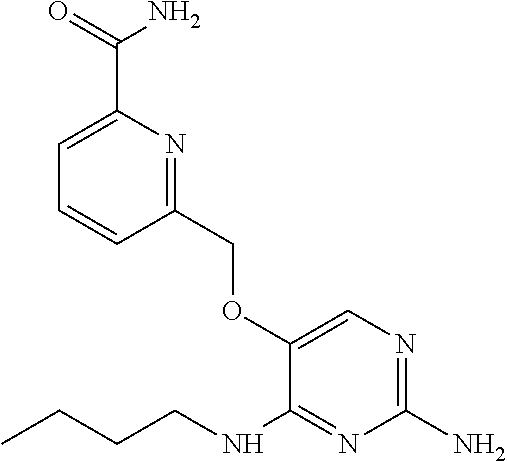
C1(N)=NC=C(OCC2=NC(C(=O)N)=CC=C2)C(NCCCC)=N1
